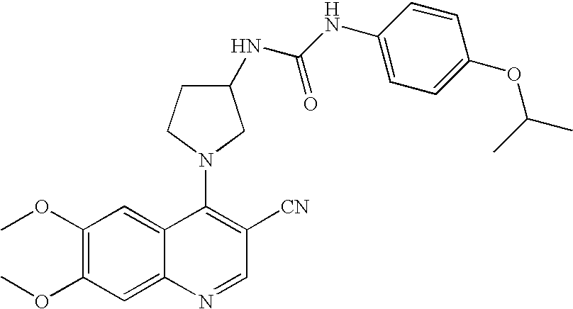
C1(OC)=C(OC)C=C2C(=C1)C(N1CC(NC(NC3=CC=C(OC(C)C)C=C3)=O)CC1)=C([CN])C=N2
